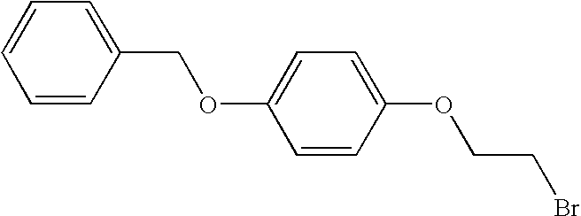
C1=CC=CC(COC2=CC=C(OCCBr)C=C2)=C1
